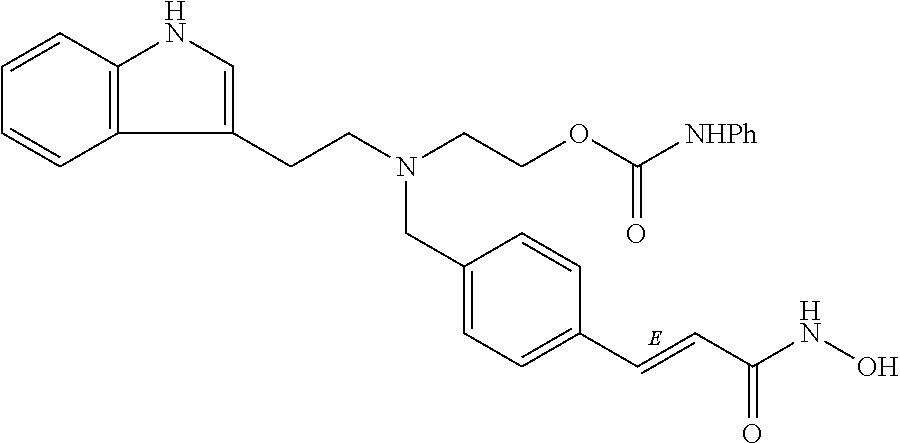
C1=CC2=C(C=C1)C(CCN(CC1=CC=C(C=CC(NO)=O)C=C1)CCOC([NHPh])=O)=CN2
